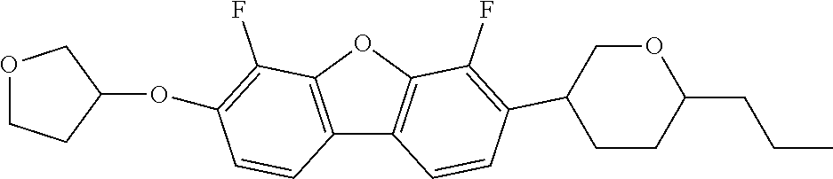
C12=C(OC3=C1C=CC(C1COC(CCC)CC1)=C3F)C(F)=C(OC1CCOC1)C=C2
